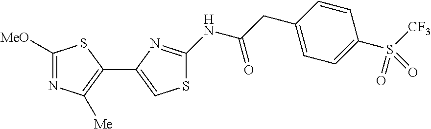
C1([MeO])=NC([Me])=C(C2=CSC(NC(CC3=CC=C(S([CF3])(=O)=O)C=C3)=O)=N2)S1
